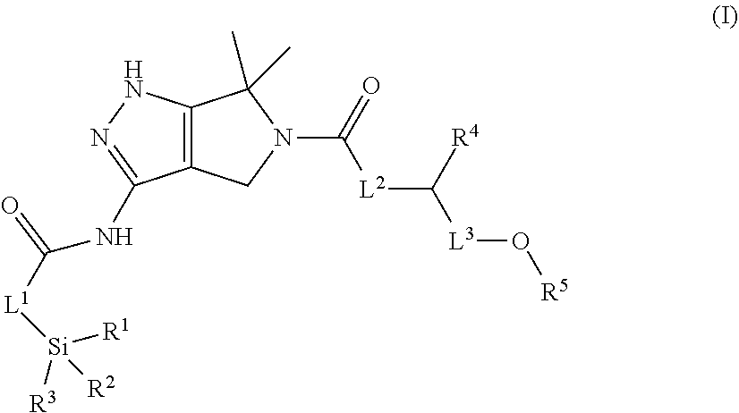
C12=C(NN=C1NC([L1][Si]([R2])([R1])[R3])=O)C(C)(C)N(C(=O)[L2]C([L3]O[R5])[R4])C2
